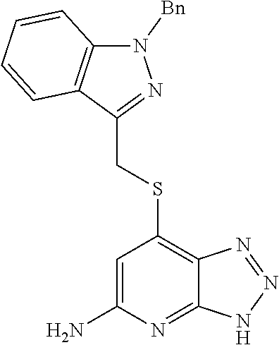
N1([Bn])C2=C(C(CSC3=C4C(=NC(N)=C3)NN=N4)=N1)C=CC=C2
